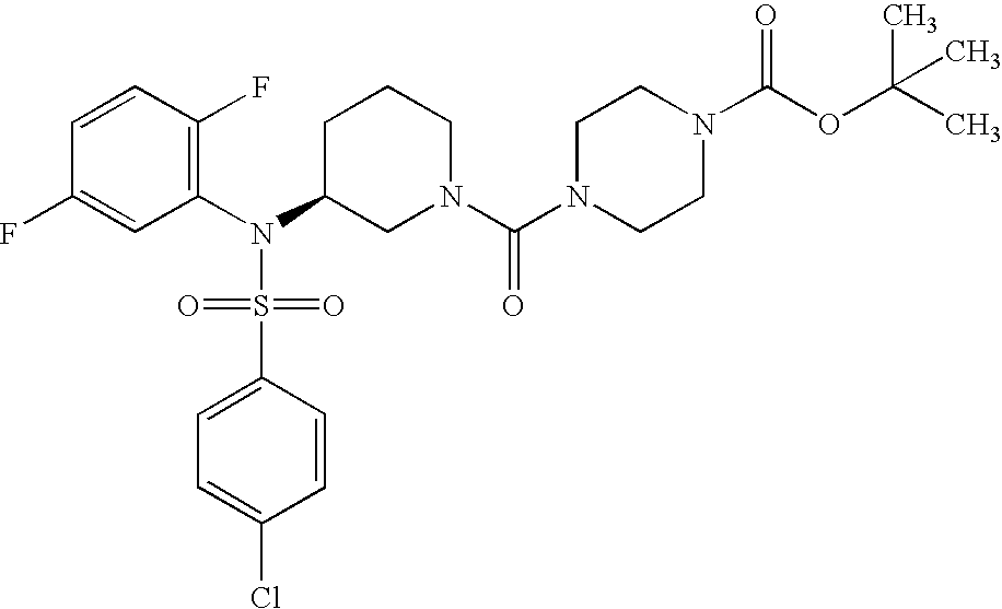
C1=CC(F)=C(N(C2CN(C(N3CCN(C(OC(C)(C)C)=O)CC3)=O)CCC2)S(=O)(=O)C2=CC=C(Cl)C=C2)C=C1F
